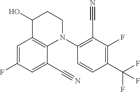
C1=C(F)C=C(C#N)C2=C1C(O)CCN2C1=C(C#N)C(F)=C(C(F)(F)F)C=C1
